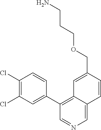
C1(C2=C3C(=CN=C2)C=CC(COCCCN)=C3)=CC(Cl)=C(Cl)C=C1
